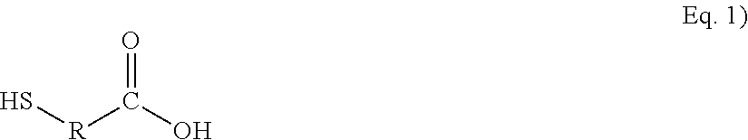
S[R]C(O)=O
